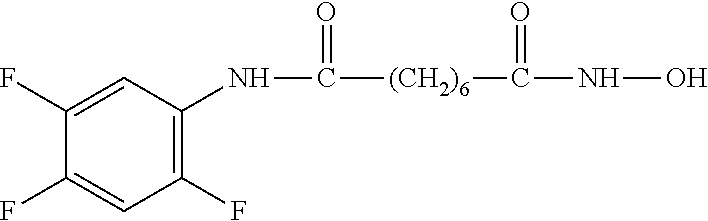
N(C([(CH2)6]C(NO)=O)=O)C1=C(F)C=C(F)C(F)=C1
